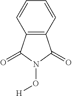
C12=C(C(=O)N(O[H])C1=O)C=CC=C2
